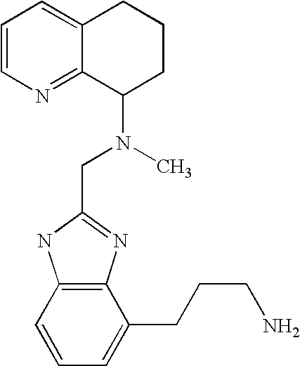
C1=CN=C2C(=C1)CCCC2N(C)CC1=NC2=C(N1)C=CC=C2CCCN
